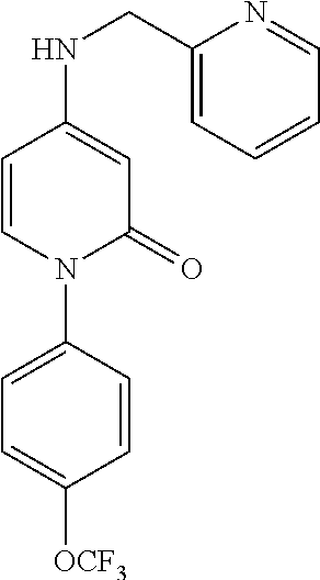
C1=C(NCC2=CC=CC=N2)C=CN(C2=CC=C([OCF3])C=C2)C1=O
